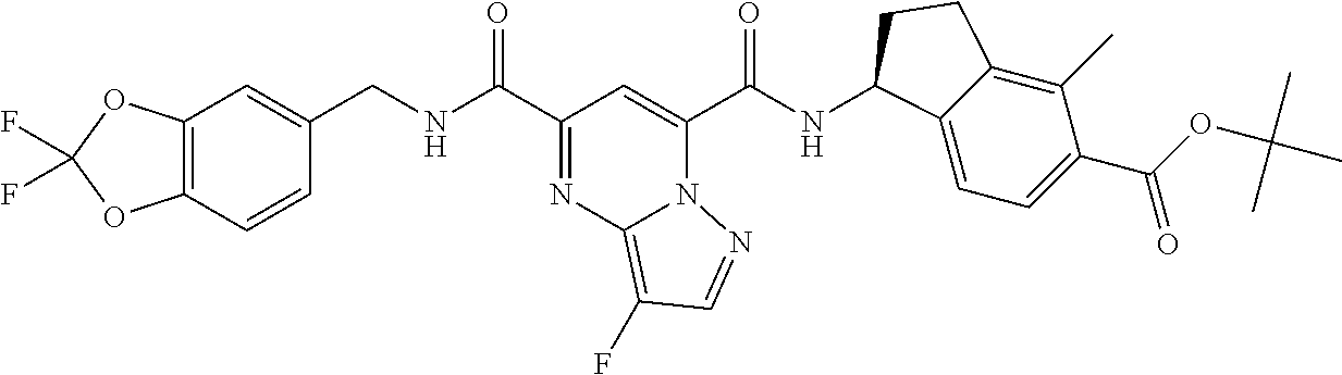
C12=C(C=CC(CNC(C3=NC4=C(F)C=NN4C(C(NC4C5=CC=C(C(OC(C)(C)C)=O)C(C)=C5CC4)=O)=C3)=O)=C1)OC(F)(F)O2
